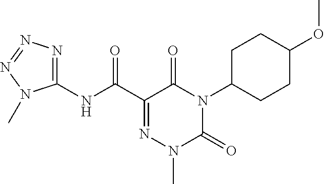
C1(NC(C2=NN(C)C(=O)N(C3CCC(OC)CC3)C2=O)=O)=NN=NN1C
